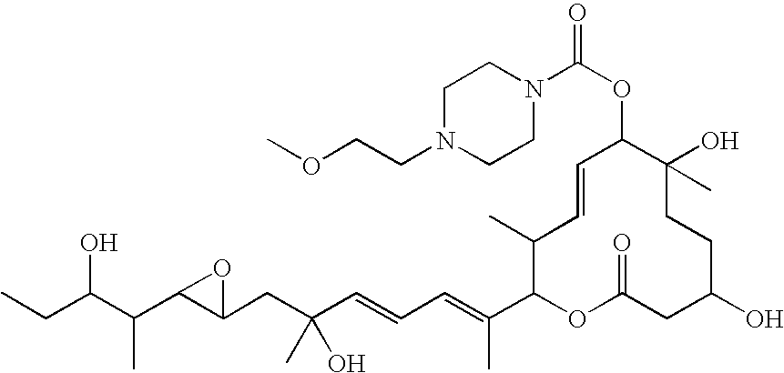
OC(C(C)C1C(CC(O)(C)C=CC=C(C)C2OC(=O)CC(O)CCC(C)(O)C(OC(N3CCN(CCOC)CC3)=O)C=CC2C)O1)CC
